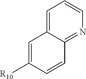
C1=C2C(=NC=C1)C=CC([R10])=C2
